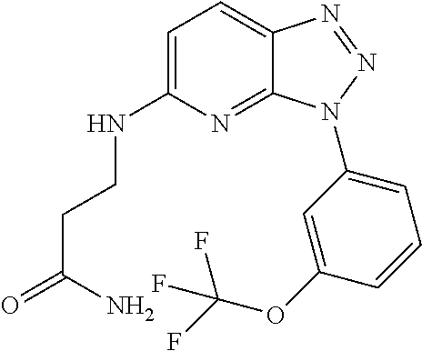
C1=C(NCCC(=O)N)N=C2C(=C1)N=NN2C1=CC=CC(OC(F)(F)F)=C1
